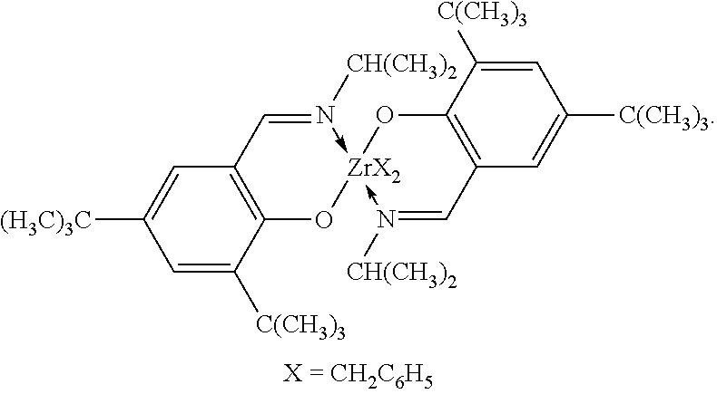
C1=C([C(CH3)3])C2=C(C=C1[(H3C)3C])C=N([CH(CH3)2])->[ZrX2]1(-N([CH(CH3)2])=CC3=C(O1)C([C(CH3)3])=CC([C(CH3)3])=C3)O2
